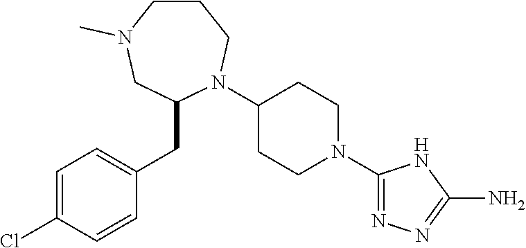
C1=C(Cl)C=CC(CC2N(C3CCN(C4=NN=C(N)N4)CC3)CCCN(C)C2)=C1
